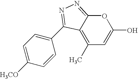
C1(C)=C2C(=NN=C2C2=CC=C([H3CO])C=C2)OC(O)=C1
